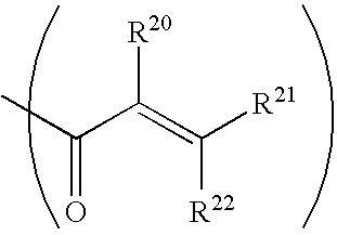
CC(C(=C([R21])[R22])[R20])=O
